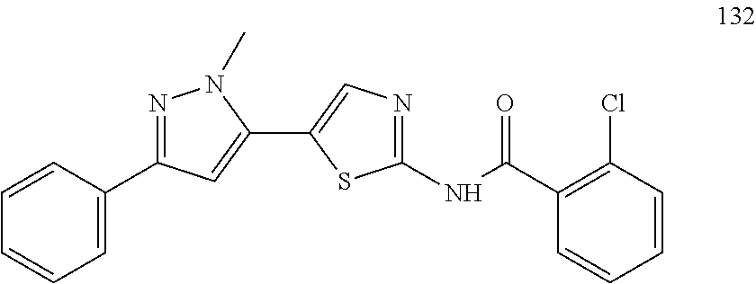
N1=C(C2=CC=CC=C2)C=C(C2=CN=C(NC(C3=C(Cl)C=CC=C3)=O)S2)N1C
